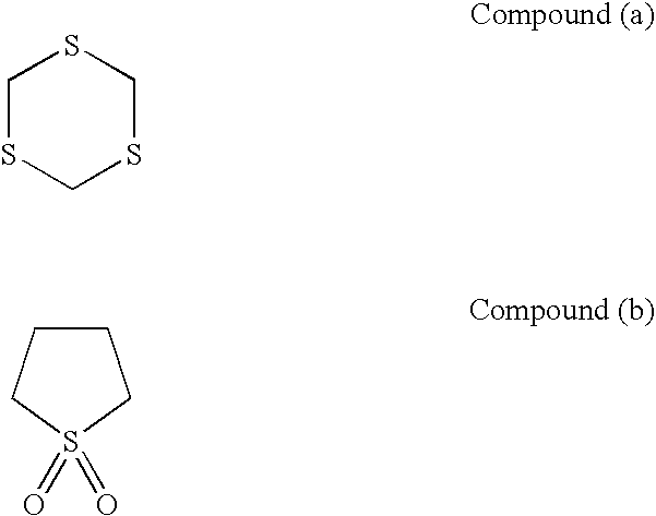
C1SCSCS1.C1CCS(=O)(=O)C1
